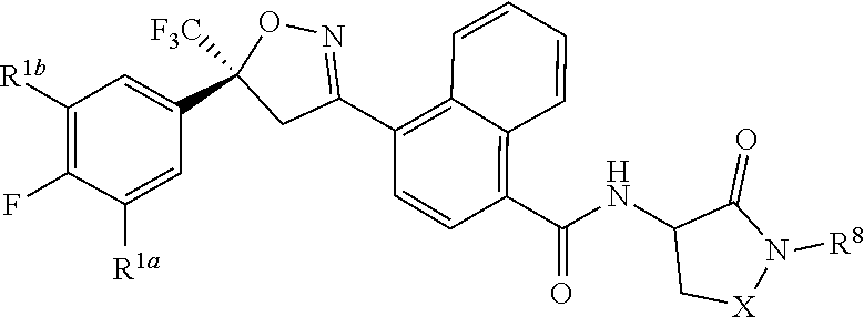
N(C1C[X]N([R8])C1=O)C(C1=C2C(=C(C3=NOC(C4=CC([R1b])=C(F)C([R1a])=C4)([F3C])C3)C=C1)C=CC=C2)=O
